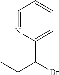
C1=NC(C(Br)CC)=CC=C1
